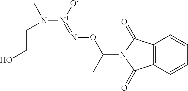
C12=C(C=CC=C1)C(=O)N(C(ON=[N+](N(CCO)C)[O-])C)C2=O
